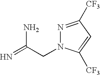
N=C(CN1N=C([CF3])C=C1[CF3])N
